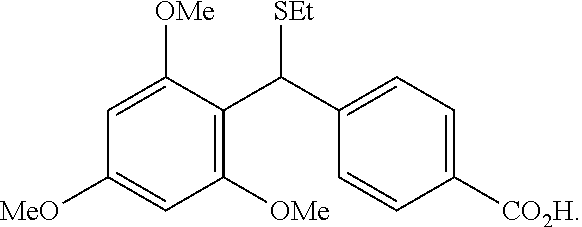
C1([MeO])=CC([OMe])=C(C(C2=CC=C([CO2H])C=C2)[SEt])C([OMe])=C1
